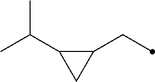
C1(CC)C(C(C)C)C1
